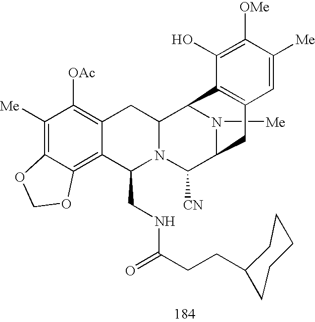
C1([Me])=C2C(=C3C(=C1[OAc])CC1N(C3CNC(=O)CCC3CCCCC3)C([CN])C3N([Me])C1C1=C(C3)C=C([Me])C([OMe])=C1O)OCO2
